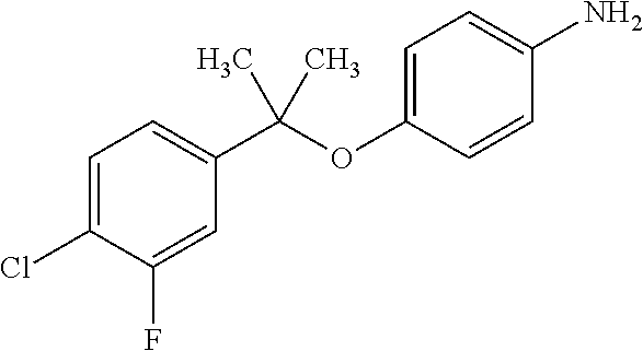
C1=C(Cl)C(F)=CC(C(OC2=CC=C(N)C=C2)(C)C)=C1
